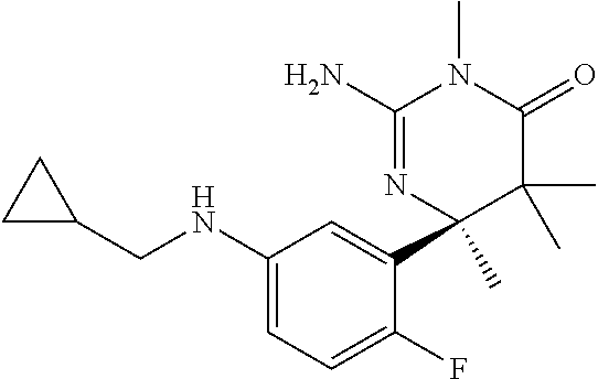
C1(N)=NC(C)(C2=CC(NCC3CC3)=CC=C2F)C(C)(C)C(=O)N1C
